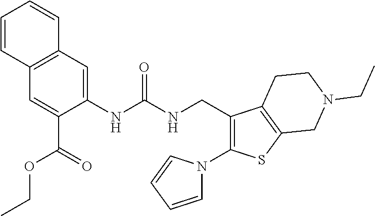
C1=CC2=C(C=C1)C=C(NC(NCC1=C(N3C=CC=C3)SC3=C1CCN(CC)C3)=O)C(C(OCC)=O)=C2
